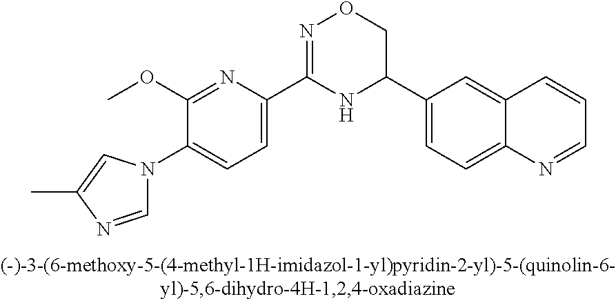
C1(OC)=NC(C2=NOCC(C3=CC=C4C(=C3)C=CC=N4)N2)=CC=C1N1C=NC(C)=C1
